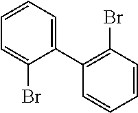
C1=CC=C(C2=C(Br)C=CC=C2)C(Br)=C1
